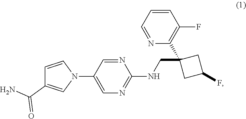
N1=CC(N2C=CC(C(N)=O)=C2)=CN=C1NCC1(C2=C(F)C=CC=N2)CC(F)C1
